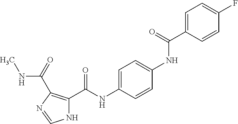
C1=C(C(NC2=CC=C(NC(C3=C(C(=O)NC)N=CN3)=O)C=C2)=O)C=CC(F)=C1
